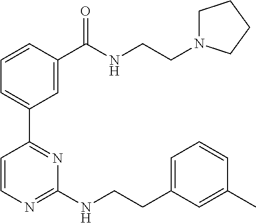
C1=CC(C(NCCN2CCCC2)=O)=CC(C2=NC(NCCC3=CC=CC(C)=C3)=NC=C2)=C1
